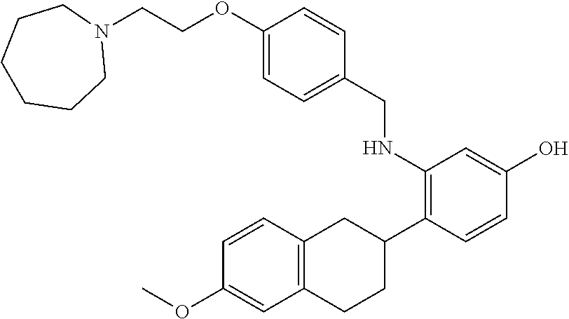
C(NC1=C(C2CC3=C(CC2)C=C(OC)C=C3)C=CC(O)=C1)C1=CC=C(OCCN2CCCCCC2)C=C1
